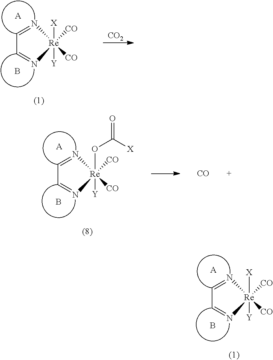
C1=N[Re]([X])([Y])([CO])([CO])N=C1.[A].B.[CO2].C1=N[Re]([X])([Y])([CO])([CO])N=C1.[A].B.C1=N[Re](OC(=O)[X])([Y])([CO])([CO])N=C1.[A].B.[CO]
